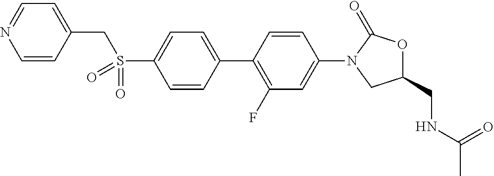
C1(CNC(C)=O)OC(=O)N(C2=CC(F)=C(C3=CC=C(S(CC4=CC=NC=C4)(=O)=O)C=C3)C=C2)C1
